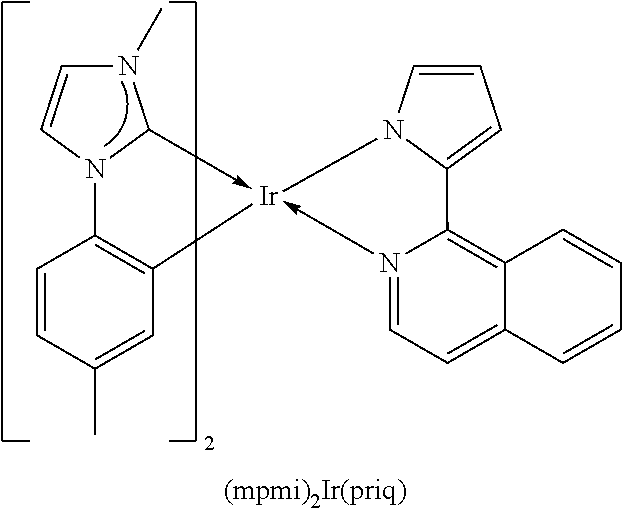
C1=CC(C)=CC2=C1N1C(->[Ir]23-N2=CC=C4C(=C2C2=CC=CN32)C=CC=C4)N(C)C=C1
